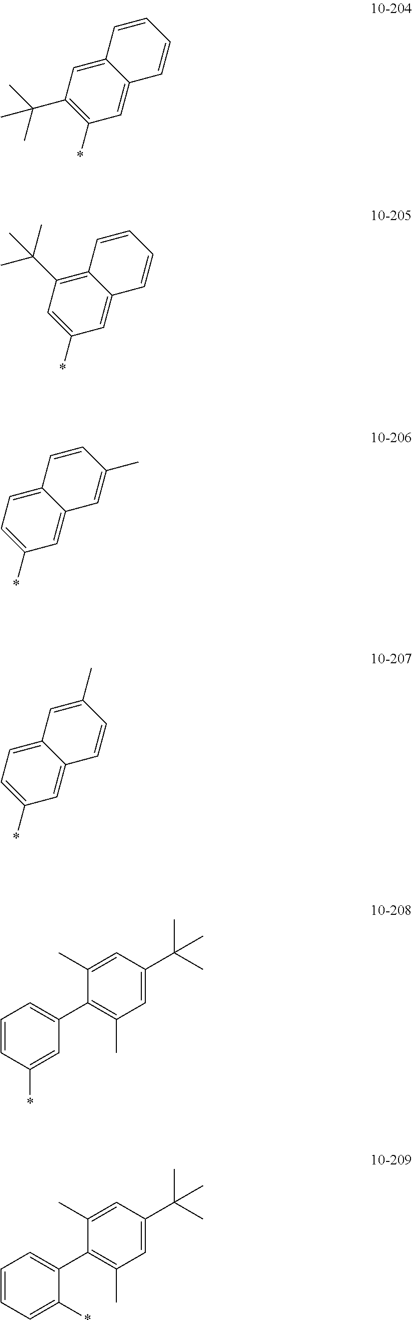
C1=C2C(=CC(C(C)(C)C)=C1*)C=CC=C2.C1=C2C(=C(C(C)(C)C)C=C1*)C=CC=C2.C1=C2C(=CC=C1*)C=CC(C)=C2.C1=C2C(=CC=C1*)C=C(C)C=C2.C1=CC(*)=CC(C2=C(C)C=C(C(C)(C)C)C=C2C)=C1.C1=CC=C(*)C(C2=C(C)C=C(C(C)(C)C)C=C2C)=C1
